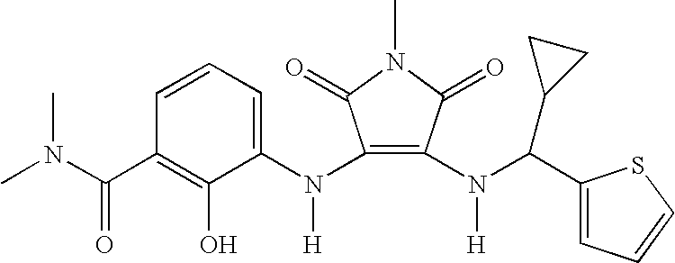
CN1C(=O)C(N(C2=CC=CC(C(N(C)C)=O)=C2O)[H])=C(N(C(C2=CC=CS2)C2CC2)[H])C1=O
